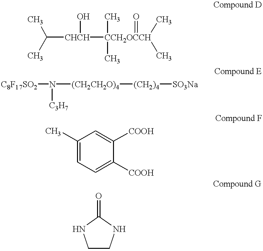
C([CHCH](O)[CCH2OCCH](C)(C)(=O)(C)C)(C)C.[C8F17SO2]N([C3H7])[(CH2CH2O)4][(CH2)4][SO3Na].C1(C)=CC=C([COOH])C([COOH])=C1.C1CNC(=O)N1
